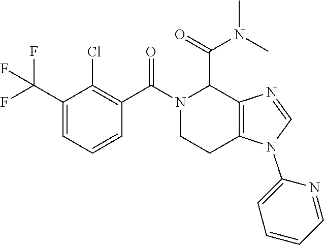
C1(C(F)(F)F)=CC=CC(C(=O)N2CCC3=C(C2C(N(C)C)=O)N=CN3C2=CC=CC=N2)=C1Cl
